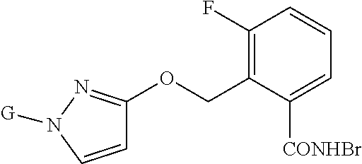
C1=CN([G])N=C1OCC1=C(F)C=CC=C1[CONHBr]
